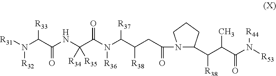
[R31]N(C(C(NC(C(N(C(C(CC(=O)N1C(C(C(C(N([R53])[R44])=O)C)[R38])CCC1)[R38])[R37])[R36])=O)([R35])[R34])=O)[R33])[R32]
